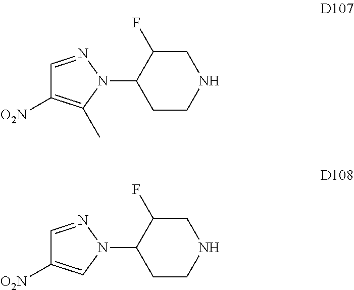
C1=NN(C2CCNCC2F)C(C)=C1[O2N].C1=NN(C2CCNCC2F)C=C1[O2N]
